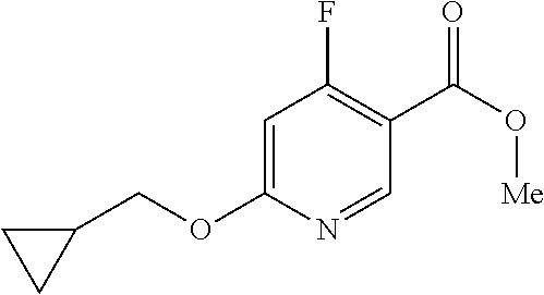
C1=C(OCC2CC2)N=CC(C(O[Me])=O)=C1F
